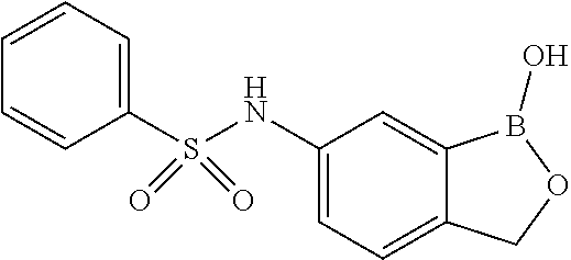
C1(NS(C2=CC=CC=C2)(=O)=O)=CC=C2C(=C1)B(O)OC2
